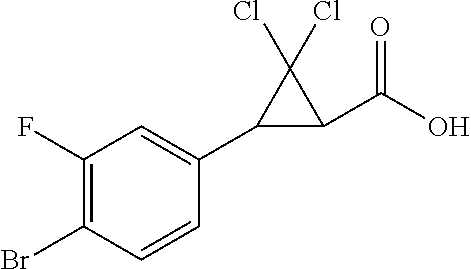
C1(Br)=C(F)C=C(C2C(C(O)=O)C2(Cl)Cl)C=C1
